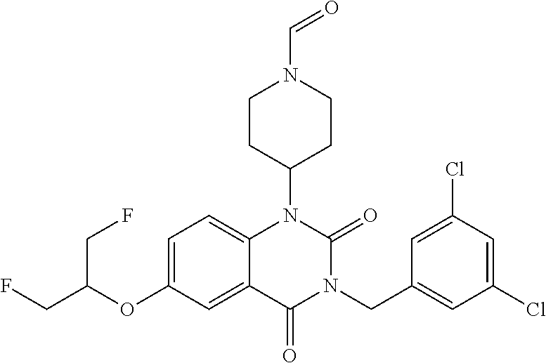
C12=CC=C(OC(CF)CF)C=C1C(=O)N(CC1=CC(Cl)=CC(Cl)=C1)C(=O)N2C1CCN(C=O)CC1
